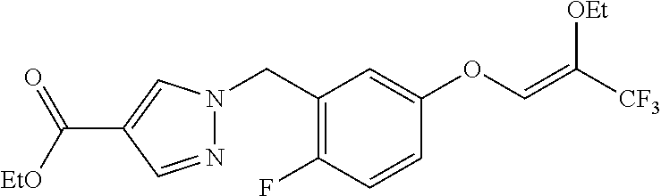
C1(CN2N=CC(C(=O)[EtO])=C2)=C(F)C=CC(OC=C([CF3])[OEt])=C1
